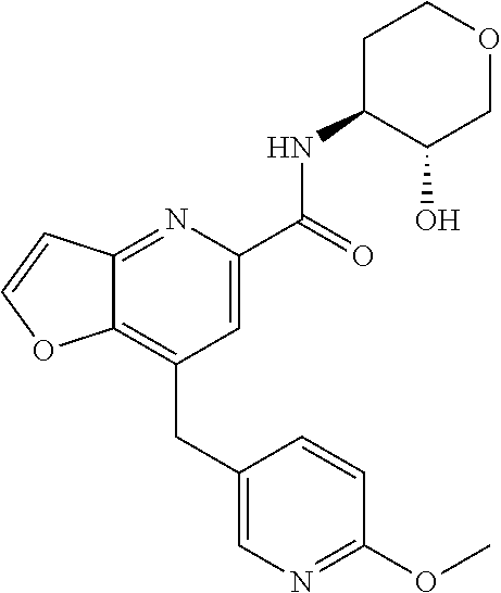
C12=C(CC3=CN=C(OC)C=C3)C=C(C(NC3C(O)COCC3)=O)N=C1C=CO2
